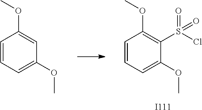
C1=CC=C(OC)C=C1OC.[I111].C1=CC=C(OC)C(S(Cl)(=O)=O)=C1OC
